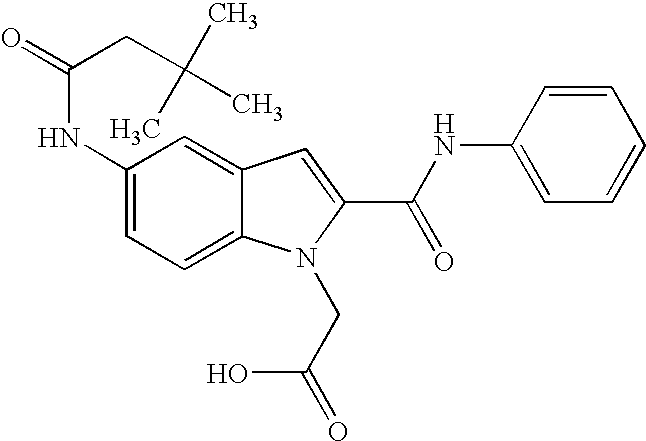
C1(NC(=O)CC(C)(C)C)=CC=C2C(=C1)C=C(C(=O)NC1=CC=CC=C1)N2CC(=O)O
